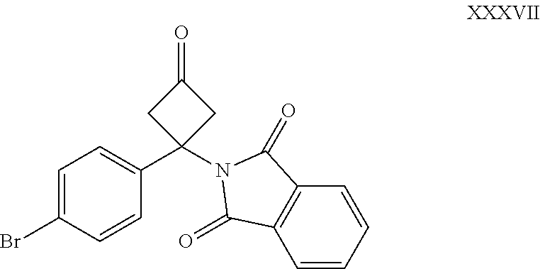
C1=C(Br)C=CC(C2(N3C(=O)C4=C(C=CC=C4)C3=O)CC(=O)C2)=C1
